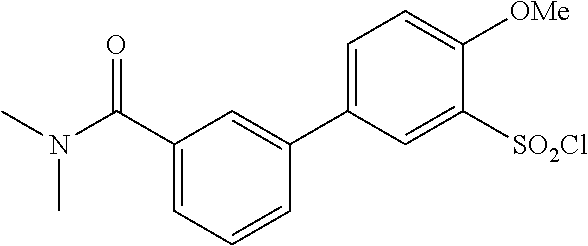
CN(C)C(=O)C1=CC=CC(C2=CC=C([OMe])C([SO2Cl])=C2)=C1
